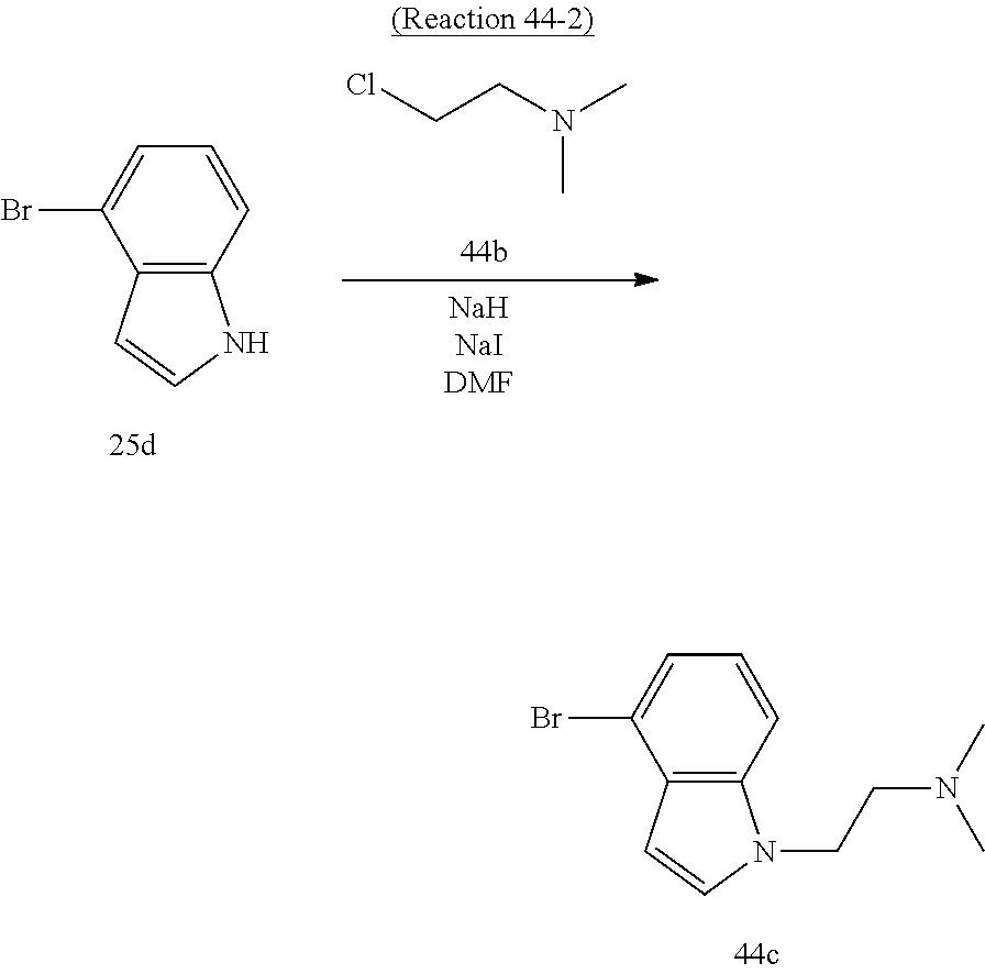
C12=C(C=CC=C1Br)NC=C2.ClCCN(C)C.C12=C(C=CC=C1Br)N(CCN(C)C)C=C2
